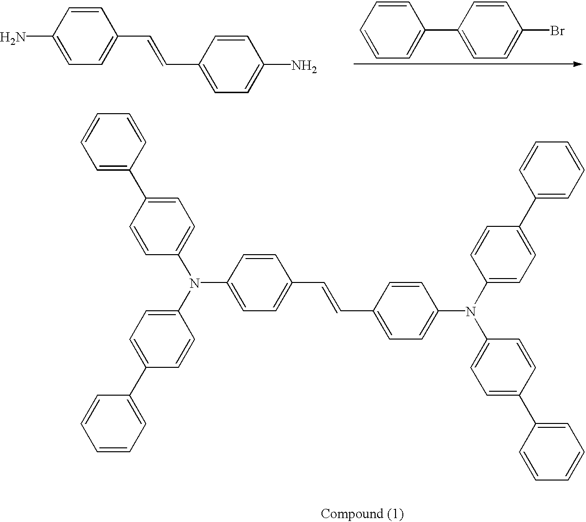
C1(C=CC2=CC=C(N)C=C2)=CC=C(N)C=C1.C1(C2=CC=C(Br)C=C2)=CC=CC=C1.C1(C=CC2=CC=C(N(C3=CC=C(C4=CC=CC=C4)C=C3)C3=CC=C(C4=CC=CC=C4)C=C3)C=C2)=CC=C(N(C2=CC=C(C3=CC=CC=C3)C=C2)C2=CC=C(C3=CC=CC=C3)C=C2)C=C1
